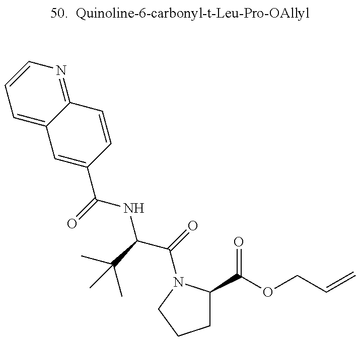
C1=C2C(=NC=C1)C=CC(C(=O)NC(C(=O)N1C(C(=O)OCC=C)CCC1)C(C)(C)C)=C2
